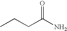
O=C(N)CCC
